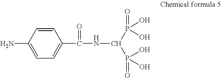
C1=CC(N)=CC=C1C(NC(P(O)(O)=O)P(=O)(O)O)=O
